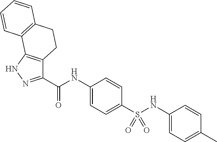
C1(NC(C2=NNC3=C2CCC2=C3C=CC=C2)=O)=CC=C(S(NC2=CC=C(C)C=C2)(=O)=O)C=C1
